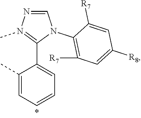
C1=NN(C)=C(C2=CC=CC=C2C)N1C1=C([R7])C=C([R8])C=C1[R7]
